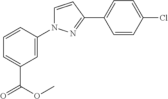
C1=C(Cl)C=CC(C2=NN(C3=CC(C(=O)OC)=CC=C3)C=C2)=C1
